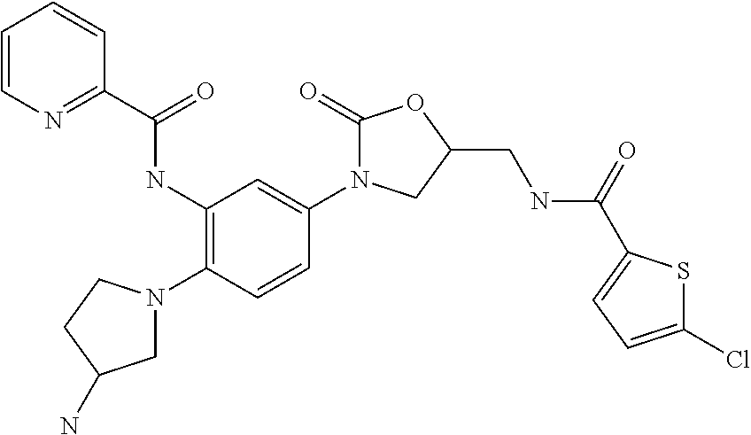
C(=O)(NCC1OC(=O)N(C2=CC(NC(C3=NC=CC=C3)=O)=C(N3CC(N)CC3)C=C2)C1)C1=CC=C(Cl)S1
